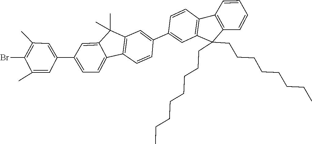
C1=C(C2=CC3=C(C=C2)C2=CC=C(C4=CC(C)=C(Br)C(C)=C4)C=C2C3(C)C)C=CC2=C1C(CCCCCCCC)(CCCCCCCC)C1=C2C=CC=C1
